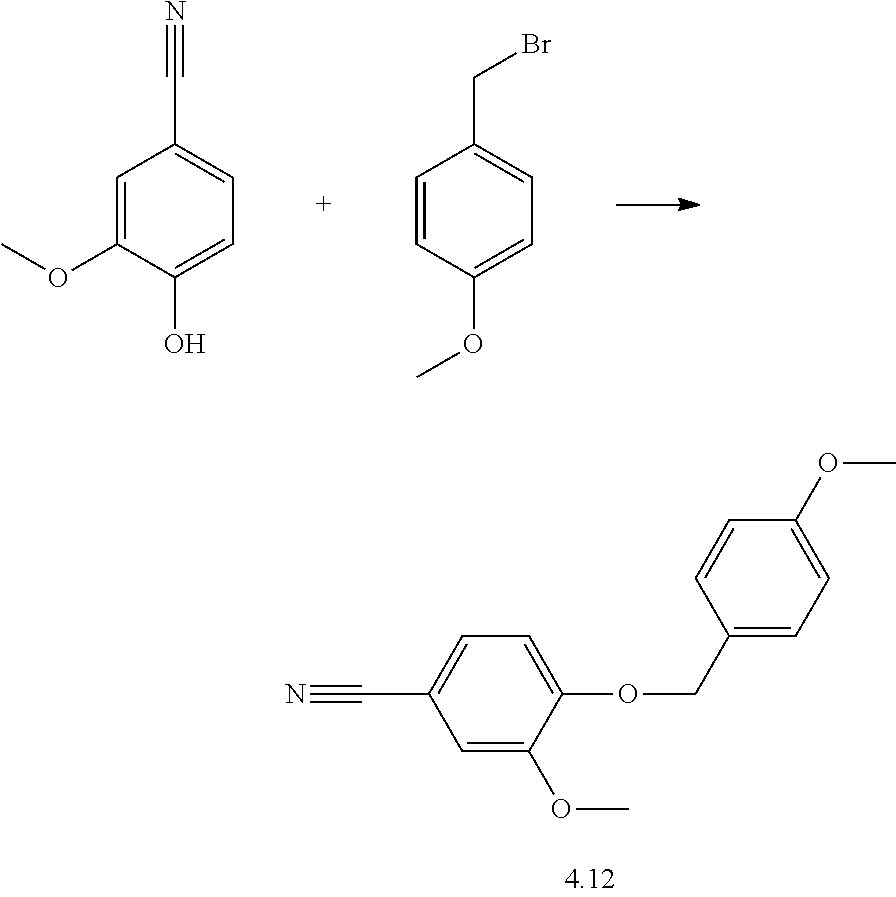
C1=C(OC)C(O)=CC=C1C#N.C1=CC(OC)=CC=C1CBr.C1=C(OC)C(OCC2=CC=C(OC)C=C2)=CC=C1C#N
